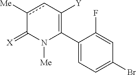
C1(C2=C([Y])cc([Me])C(=[X])N2[Me])=CC=C(Br)C=C1F
